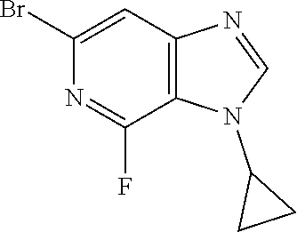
C1=C(Br)N=C(F)C2=C1N=CN2C1CC1
